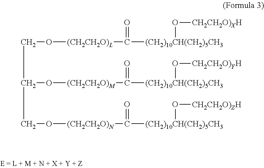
C(O[(CH2CH2O)L]C([(CH2)10CH(CH2)5CH3]O[CH2CH2O)XH])=O)C(O[(CH2CH2O)M]C([(CH2)10CH(CH2)5CH3]O[CH2CH2O)YH])=O)CO[(CH2CH2O)N]C([(CH2)10CH(CH2)5CH3]O[CH2CH2O)ZH])=O
